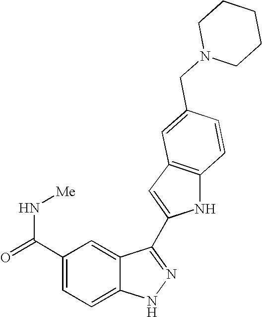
C1(C(N[Me])=O)=CC=C2C(=C1)C(C1=CC3=C(N1)C=CC(CN1CCCCC1)=C3)=NN2
